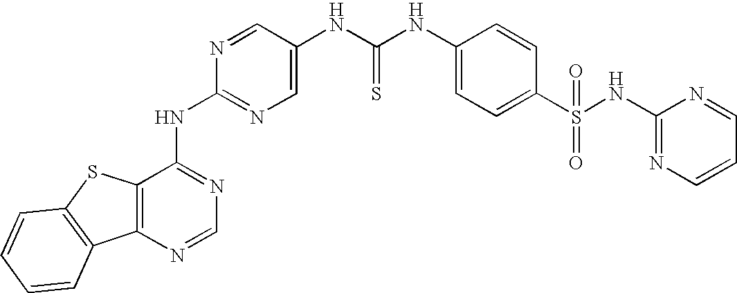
C12=C(N=CN=C1NC1=NC=C(NC(NC3=CC=C(S(NC4=NC=CC=N4)(=O)=O)C=C3)=S)C=N1)C1=C(S2)C=CC=C1
